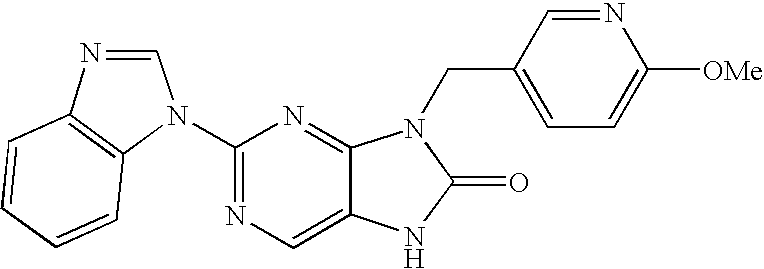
C1=NC2=C(N1C1=NC=C3C(=N1)N(CC1=CC=C([OMe])N=C1)C(=O)N3)C=CC=C2
